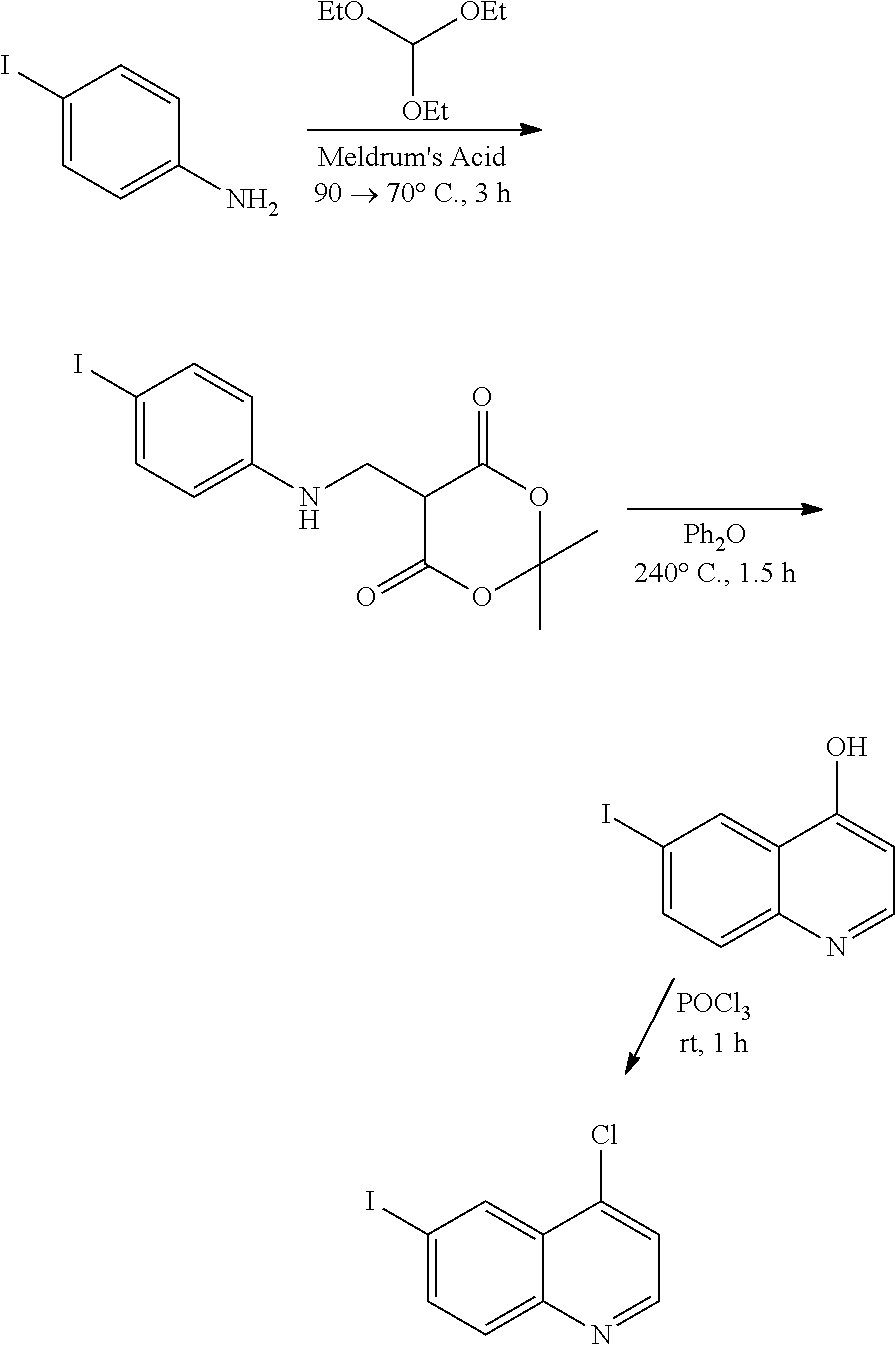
[OEt]C([EtO])[OEt].C1(I)=CC=C(N)C=C1.C1(I)=CC=C(NCC2C(=O)OC(C)(C)OC2=O)C=C1.C1(I)=CC=C2C(=C1)C(O)=CC=N2.C1(I)=CC=C2C(=C1)C(Cl)=CC=N2
